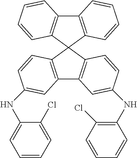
C12=C(C=CC=C1)C1(C3=C2C=CC=C3)C2=C(C3=C1C=CC(NC1=CC=CC=C1Cl)=C3)C=C(NC1=C(Cl)C=CC=C1)C=C2
